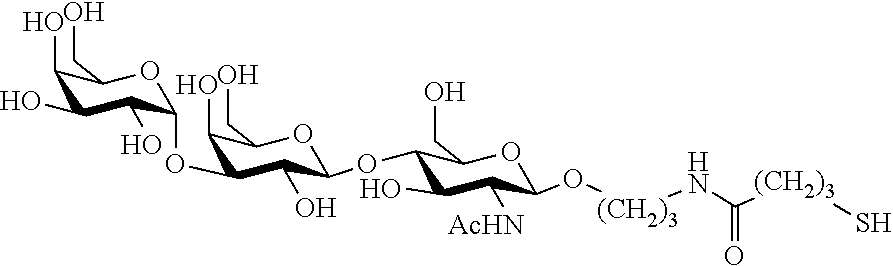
C1(O)C(O)C(O)C(OC2C(O)C(CO)OC(OC3C(O)C([AcHN])C(O[(CH2)3]NC([(CH2)3]S)=O)OC3CO)C2O)OC1CO
